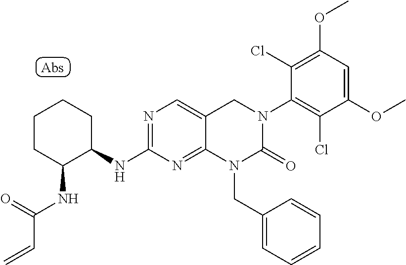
C1(OC)=CC(OC)=C(Cl)C(N2C(=O)N(CC3=CC=CC=C3)C3=NC(NC4CCCCC4NC(C=C)=O)=NC=C3C2)=C1Cl
